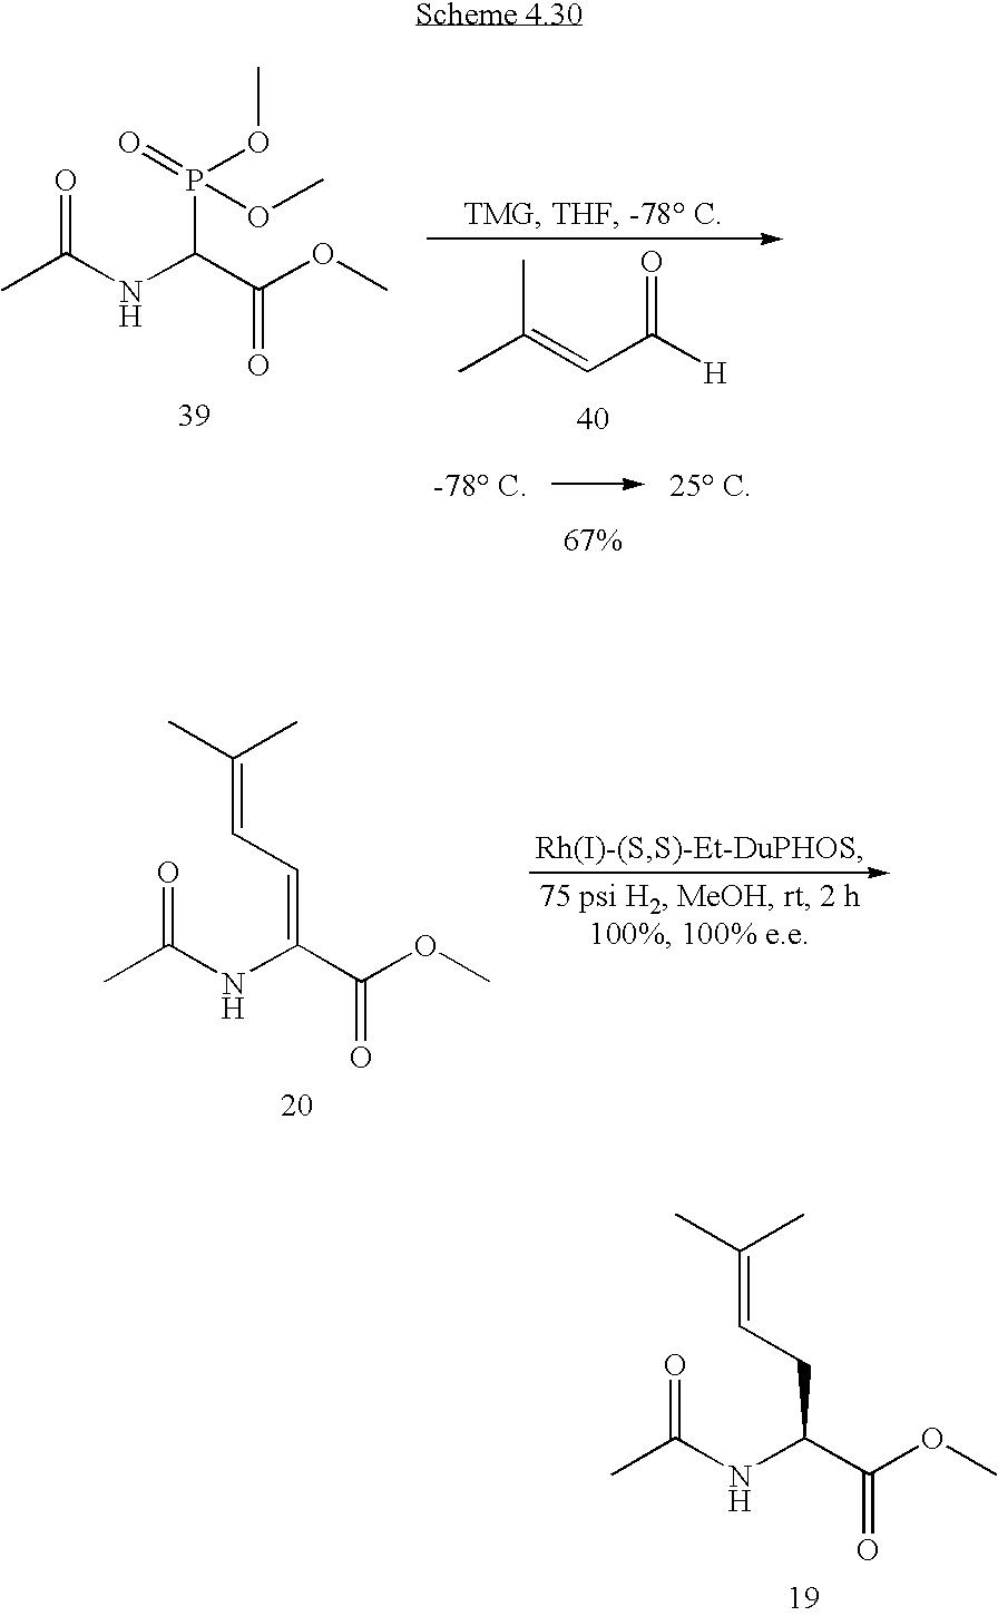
CC(=CC([H])=O)C.O=C(NC(C(OC)=O)P(=O)(OC)OC)C.C(=C(C)C)C=C(C(OC)=O)NC(C)=O.C(=C(C)C)CC(C(OC)=O)NC(C)=O
